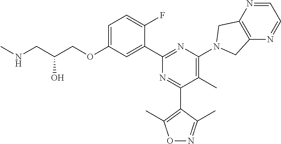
C1=C(OCC(CNC)O)C=C(C2=NC(N3CC4=C(N=CC=N4)C3)=C(C)C(C3=C(C)ON=C3C)=N2)C(F)=C1
